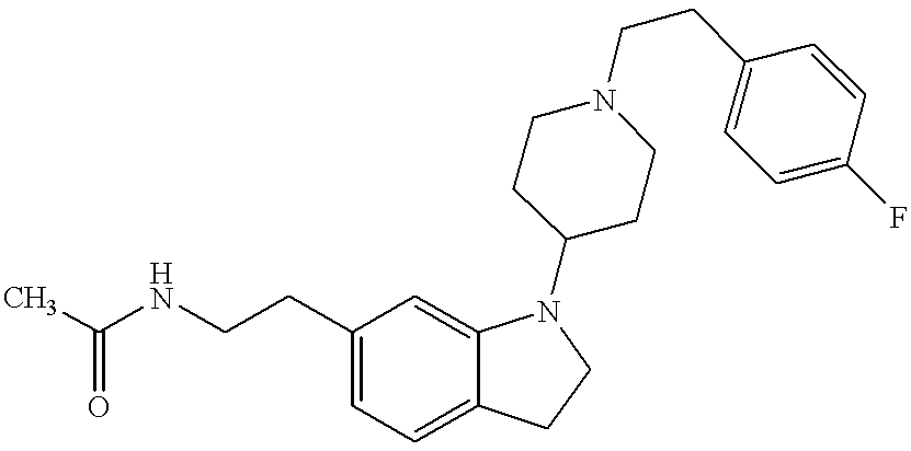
C1=C(CCNC(C)=O)C=C2C(=C1)CCN2C1CCN(CCC2=CC=C(F)C=C2)CC1
